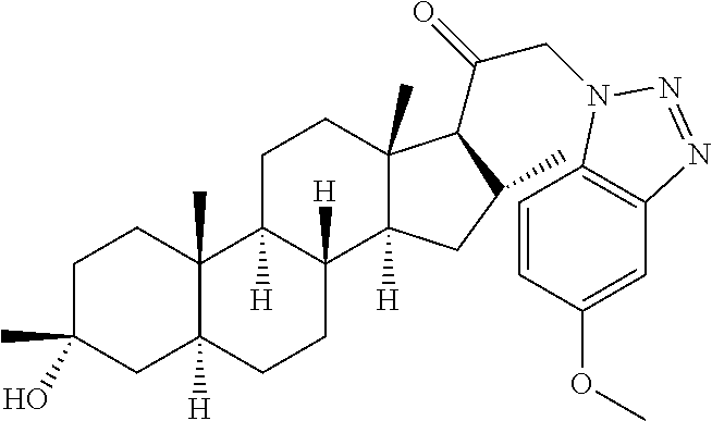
C1C(C)(O)CC2([H])C(C)(C1)C1([H])C([H])(CC2)C2([H])C(C)(CC1)C(C(CN1C3=C(C=C(OC)C=C3)N=N1)=O)C(C)C2
